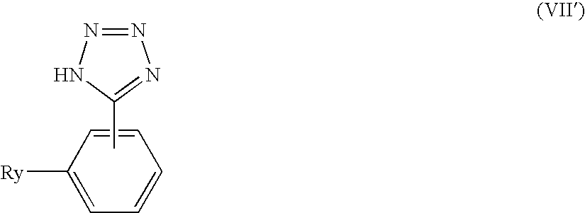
C1([Ry])=CC=CC=C1.N1=NNC(C)=N1
